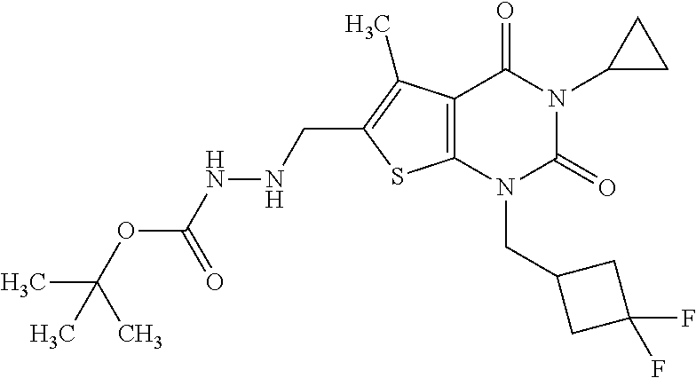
C12=C(N(CC3CC(F)(F)C3)C(=O)N(C3CC3)C1=O)SC(CNNC(OC(C)(C)C)=O)=C2C
